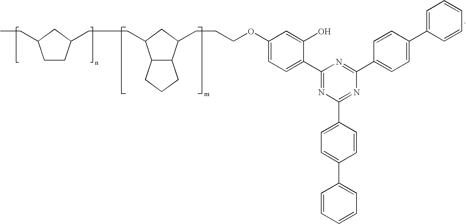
C1CC(CCC2C3C(C(CCCOC4=CC=C(C5=NC(C6=CC=C(C7=CC=CC=C7)C=C6)=NC(C6=CC=C(C7=CC=CC=C7)C=C6)=N5)C(O)=C4)C2)CCC3)CC1CC
